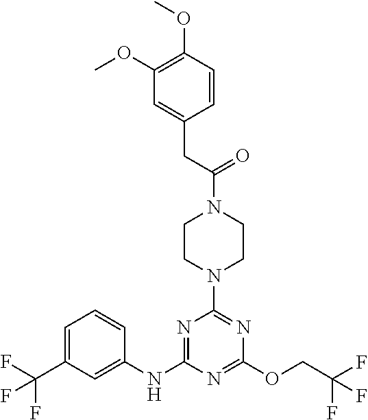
C1CN(C(CC2=CC(OC)=C(OC)C=C2)=O)CCN1C1=NC(OCC(F)(F)F)=NC(NC2=CC(C(F)(F)F)=CC=C2)=N1
